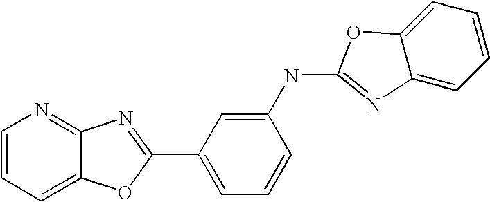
C12=NC=CC=C1OC(C1=CC=CC(NC3=NC4=CC=CC=C4O3)=C1)=N2
